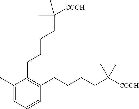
C1(CCCCC(C)(C)[COOH])=C(CCCCC(C)(C)[COOH])C=CC=C1C
